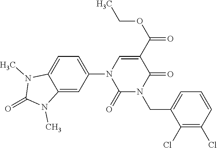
C1(N2C(=O)N(CC3=CC=CC(Cl)=C3Cl)C(=O)C(C(=O)OCC)=C2)=CC=C2C(=C1)N(C)C(=O)N2C
